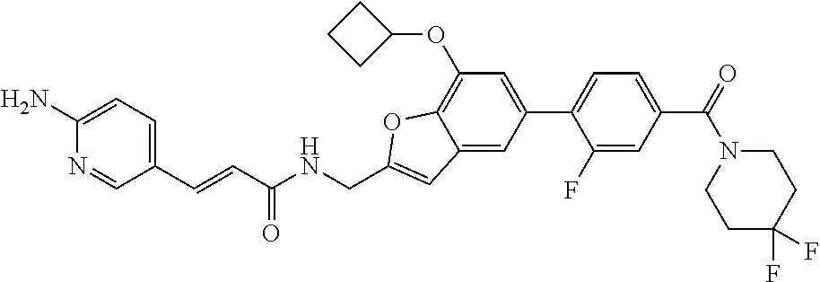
C1(C2=CC=C(C(=O)N3CCC(F)(F)CC3)C=C2F)=CC(OC2CCC2)=C2C(=C1)C=C(CNC(C=CC1=CC=C(N)N=C1)=O)O2
